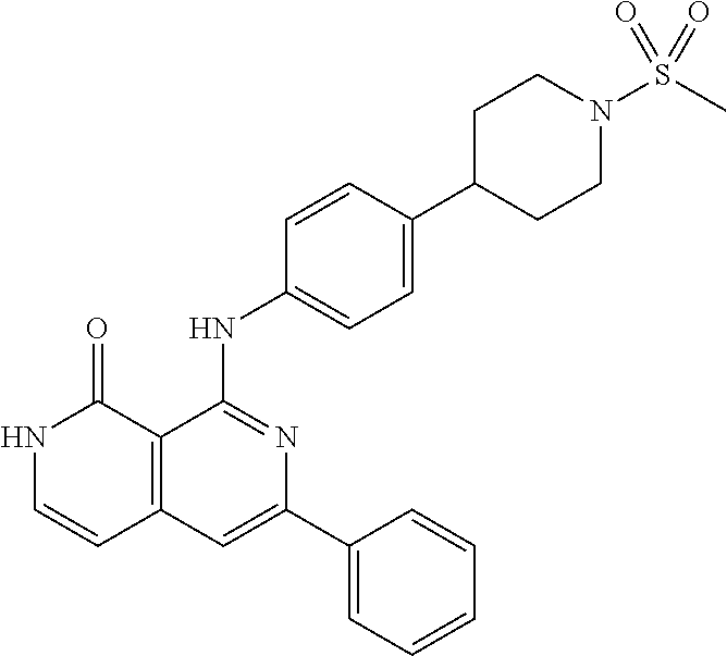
C1=CC(NC2=NC(C3=CC=CC=C3)=CC3=C2C(=O)NC=C3)=CC=C1C1CCN(S(=O)(C)=O)CC1
